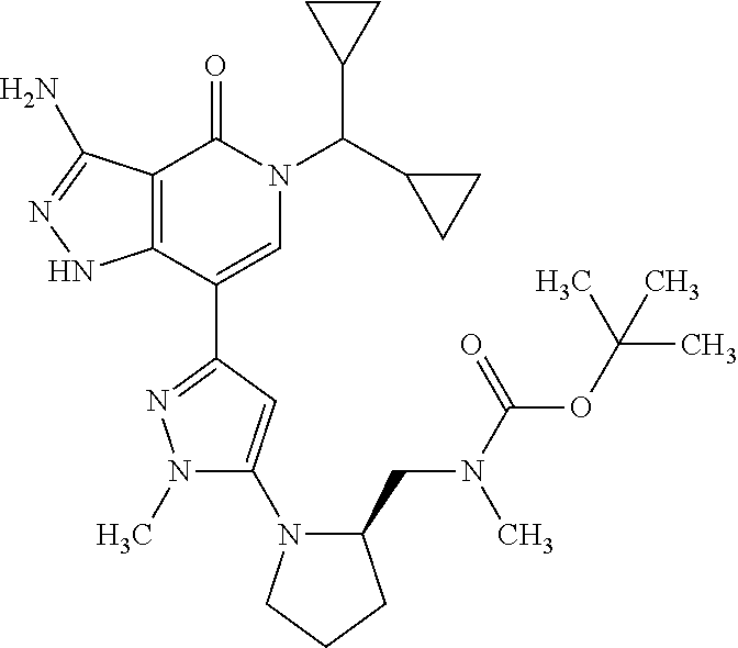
C12=C(C(C3=NN(C)C(N4C(CN(C)C(OC(C)(C)C)=O)CCC4)=C3)=CN(C(C3CC3)C3CC3)C1=O)NN=C2N
